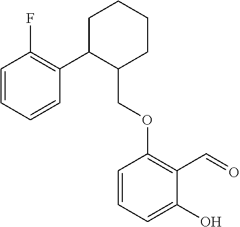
C1C(C2=C(F)C=CC=C2)C(COC2=C(C=O)C(O)=CC=C2)CCC1
